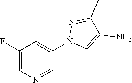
C1(F)=CN=CC(N2C=C(N)C(C)=N2)=C1
